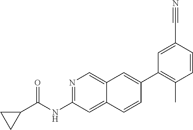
N1=C(NC(=O)C2CC2)C=C2C(=C1)C=C(C1=C(C)C=CC(C#N)=C1)C=C2
